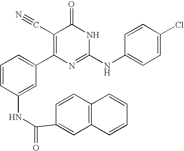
C1(NC(C2=CC3=C(C=C2)C=CC=C3)=O)=CC(C2=C(C#N)C(=O)NC(NC3=CC=C(Cl)C=C3)=N2)=CC=C1
